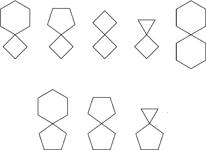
C1CC2(CCC1)CCC2.C12(CCC1)CCCC2.C1CCC12CCC2.C1CCC12CC2.C1CC2(CCC1)CCCCC2.C12(CCCC1)CC2.C1CC2(CCC1)CCCC2.C12(CCCC1)CCCC2
